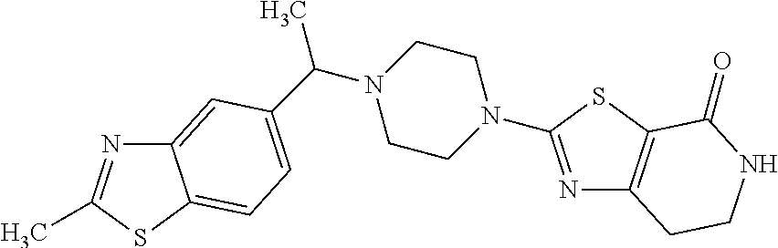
N1=C(C)SC2=CC=C(C(N3CCN(C4=NC5=C(S4)C(=O)NCC5)CC3)C)C=C12
